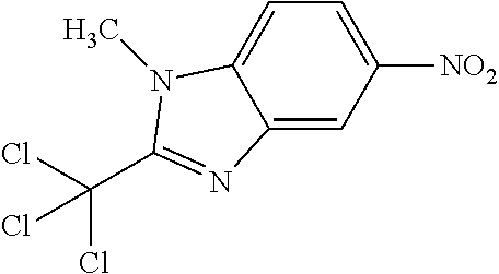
C12=CC([NO2])=CC=C1N(C)C(C(Cl)(Cl)Cl)=N2
